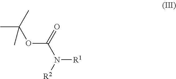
O(C(N([R2])[R1])=O)C(C)(C)C
